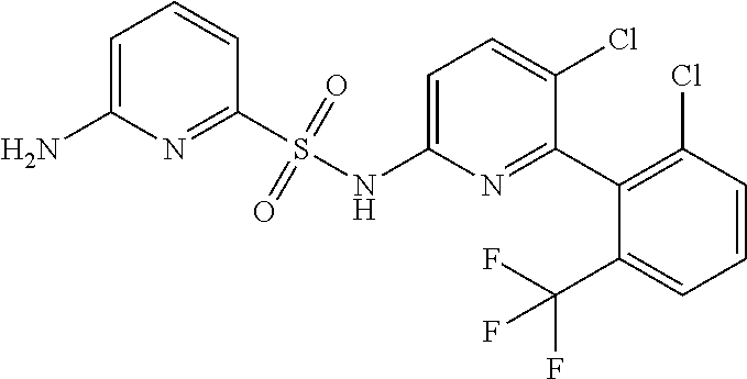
C1(S(NC2=CC=C(Cl)C(C3=C(Cl)C=CC=C3C(F)(F)F)=N2)(=O)=O)=NC(N)=CC=C1
